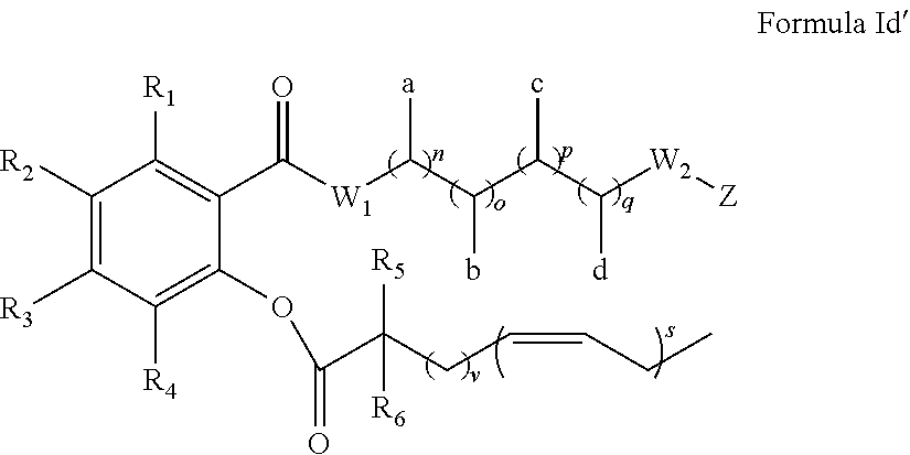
C1([R2])=C([R3])C([R4])=C(OC(C(CC=CCC)([R5])[R6])=O)C(C([W1]C(C(C(C([W2][Z])[d])c)b)[a])=O)=C1[R1]
